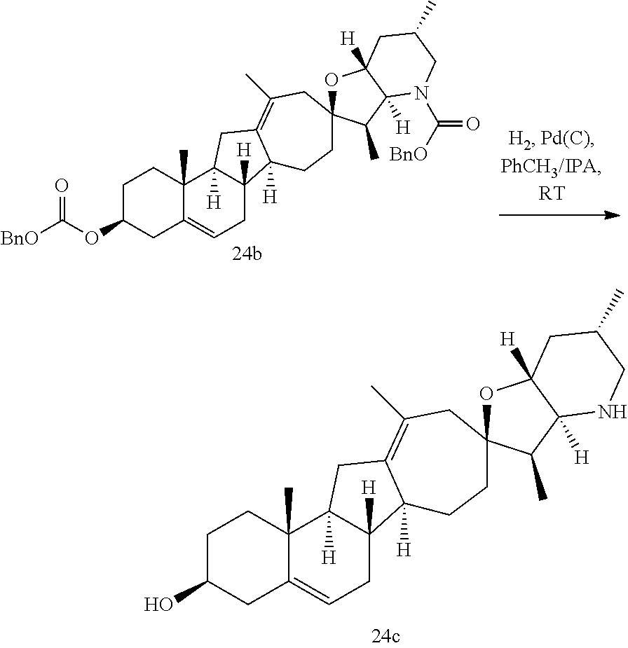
C1C(OC([BnO])=O)CC2=CCC3([H])C([H])(C2(C)C1)CC1=C(C)CC2(CCC31[H])OC1([H])C([H])(C2C)N(C([BnO])=O)CC(C)C1.C1C(O)CC2=CCC3([H])C([H])(C2(C)C1)CC1=C(C)CC2(CCC31[H])OC1([H])C([H])(C2C)NCC(C)C1
